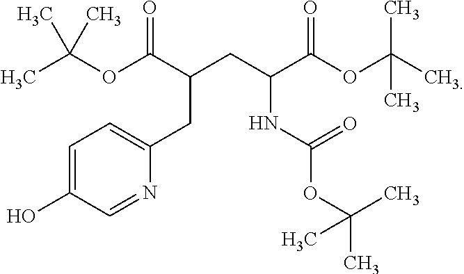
CC(OC(C(CC(C(OC(C)(C)C)=O)NC(OC(C)(C)C)=O)CC1=CC=C(O)C=N1)=O)(C)C
